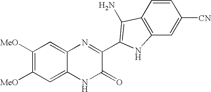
C1=C2C(=CC([MeO])=C1[MeO])N=C(C1=C(N)C3=C(C=C([CN])C=C3)N1)C(=O)N2
